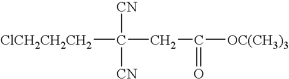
[ClCH2CH2CH2]C([CN])([CN])CC(=O)[OC(CH3)3]
